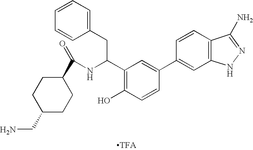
C1=CC=C(CC(NC(=O)C2CCC(CN)CC2)C2=C(O)C=CC(C3=CC4=C(C=C3)C(N)=NN4)=C2)C=C1.[TFA]
